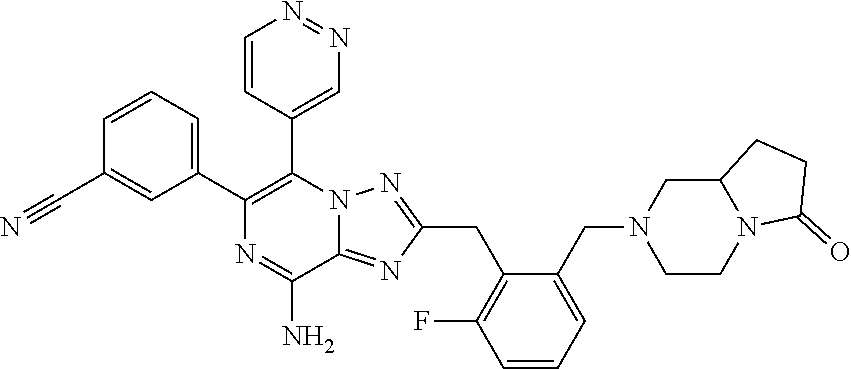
C1=CC=C(C2=C(C3=CN=NC=C3)N3C(=NC(CC4=C(F)C=CC=C4CN4CCN5C(C4)CCC5=O)=N3)C(N)=N2)C=C1C#N
